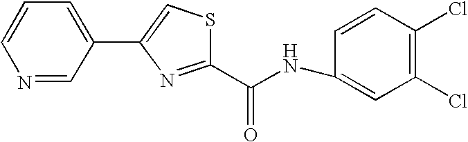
C1=CC=C(C2=CSC(C(NC3=CC(Cl)=C(Cl)C=C3)=O)=N2)C=N1
